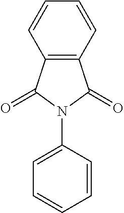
C12=C(C(=O)N(C3=CC=CC=C3)C1=O)C=CC=C2
